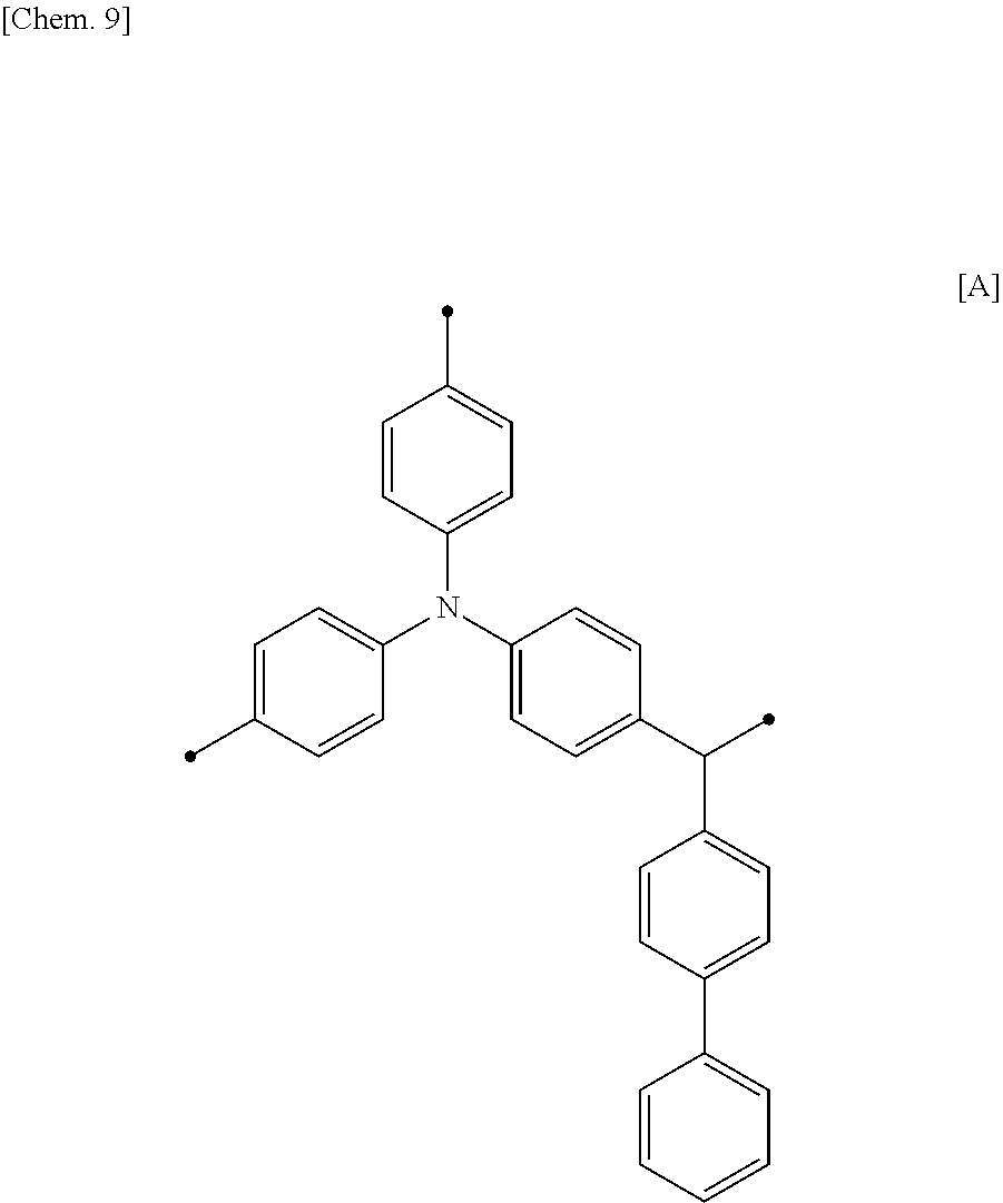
C1=C(C)C=CC(N(C2=CC=C(C(C3=CC=C(C4=CC=CC=C4)C=C3)C)C=C2)C2=CC=C(C)C=C2)=C1
